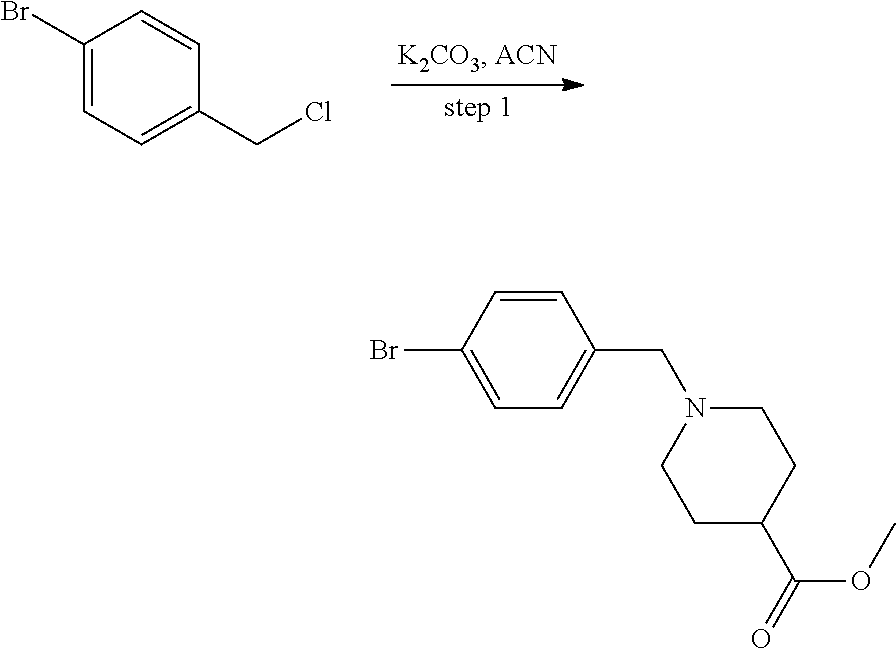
C1(Br)=CC=C(CCl)C=C1.C1=CC(Br)=CC=C1CN1CCC(C(OC)=O)CC1
